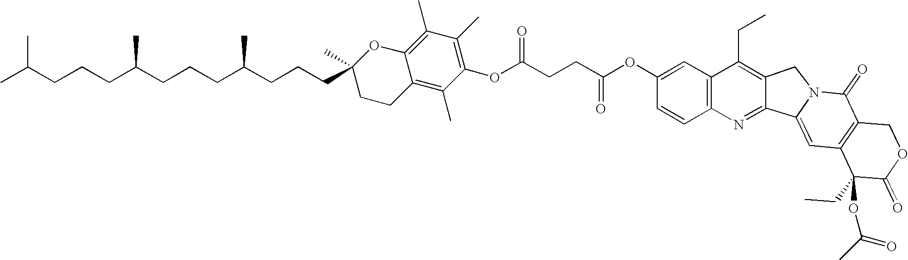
C(CCC(CCCC(CCCC1(C)OC2=C(C)C(C)=C(OC(CCC(OC3=CC4=C(C=C3)N=C3C(=C4CC)CN4C3=CC3=C(C4=O)COC(=O)C3(CC)OC(C)=O)=O)=O)C(C)=C2CC1)C)C)C(C)C
